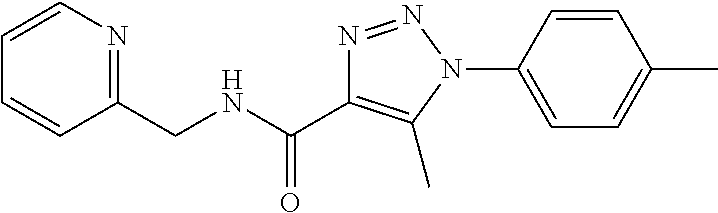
N(C(=O)C1=C(C)N(C2=CC=C(C)C=C2)N=N1)CC1=NC=CC=C1
